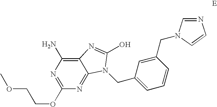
C1(OCCOC)=NC(N)=C2C(=N1)N(CC1=CC=CC(CN3C=NC=C3)=C1)C(O)=N2
